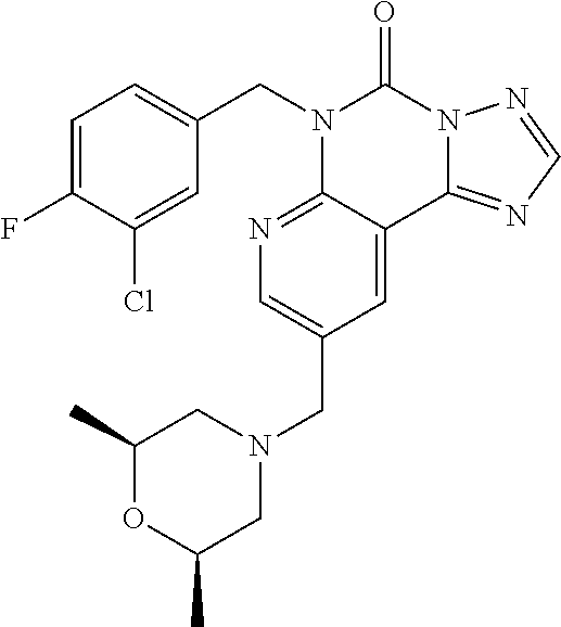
C1(F)=CC=C(CN2C3=NC=C(CN4CC(C)OC(C)C4)C=C3C3=NC=NN3C2=O)C=C1Cl
